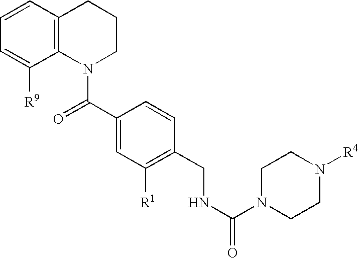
C1=CC2=C(C([R9])=C1)N(C(C1=CC([R1])=C(CNC(=O)N3CCN([R4])CC3)C=C1)=O)CCC2
